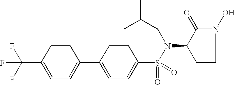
C1=C(C(F)(F)F)C=CC(C2=CC=C(S(=O)(=O)N(CC(C)C)C3C(=O)N(O)CC3)C=C2)=C1
